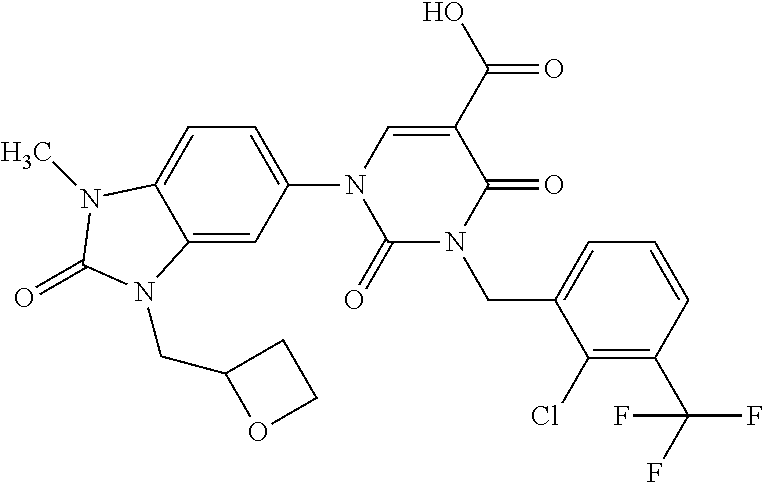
C12=CC(N3C(=O)N(CC4=CC=CC(C(F)(F)F)=C4Cl)C(=O)C(C(O)=O)=C3)=CC=C1N(C)C(=O)N2CC1OCC1
